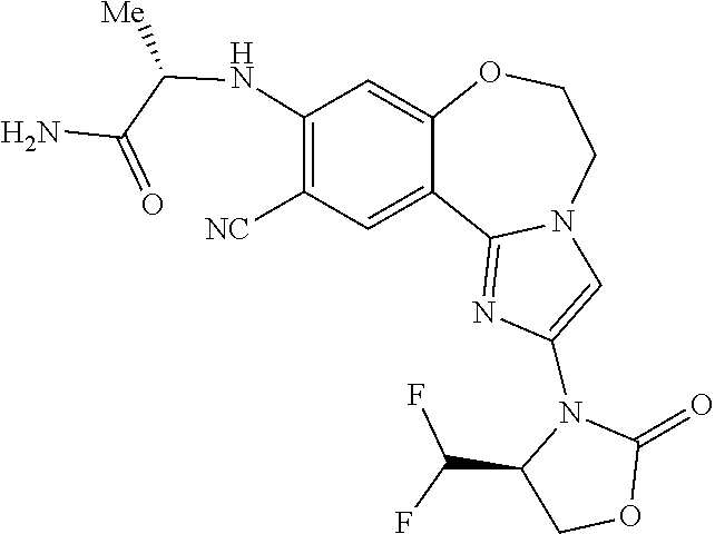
C(C1COC(=O)N1C1=CN2C(=N1)C1=CC([NC])=C(NC(C(N)=O)[Me])C=C1OCC2)(F)F
